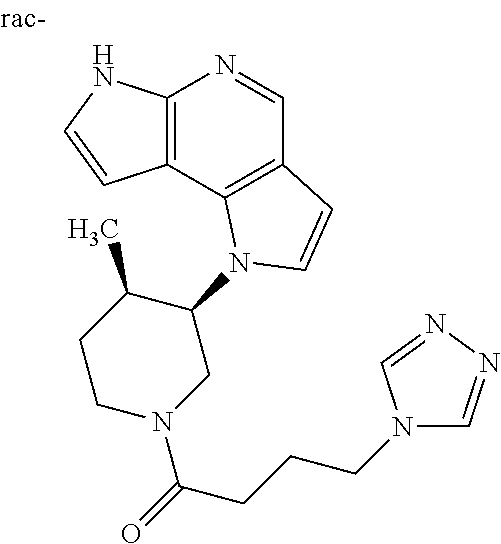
C12=C(C3=C(C=N1)C=CN3C1C(C)CCN(C(=O)CCCN3C=NN=C3)C1)C=CN2
